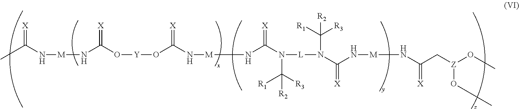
CC(N[M]NC(O[Y]OC(N[M]NC(N([L]N(C(N[M]NC(C[Z](OC)OC)=[X])=[X])C([R1])([R3])[R2])C([R3])([R1])[R2])=[X])=[X])=[X])=[X]
